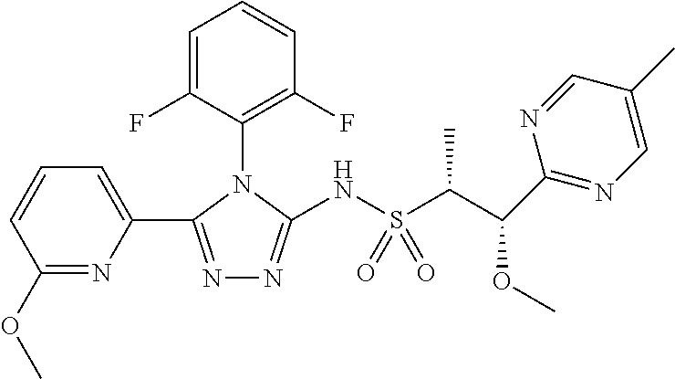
C1(N2C(NS(C(C(C3=NC=C(C)C=N3)OC)C)(=O)=O)=NN=C2C2=CC=CC(OC)=N2)=C(F)C=CC=C1F
